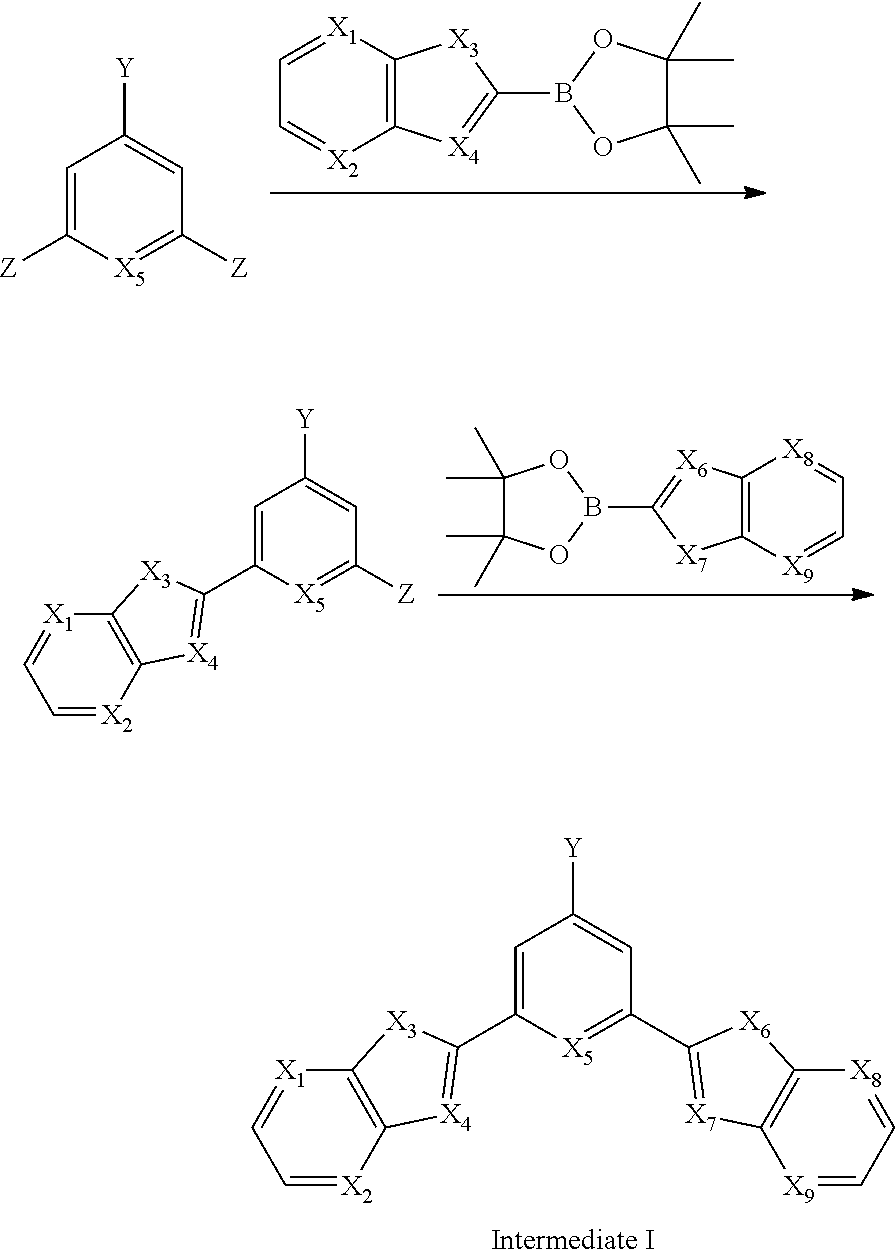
C12=C([X2]=CC=[X1]1)[X4]=C(C1=CC([Y])=CC(C3=[X7]C4=C([X6]3)[X8]=CC=[X9]4)=[X5]1)[X3]2.C1=[X1]C2=C([X2]=C1)[X4]=C(B1OC(C)(C)C(C)(C)O1)[X3]2.C1=C([Z])[X5]=C([Z])C=C1[Y].C1(C)(C)C(C)(C)OB(C2=[X6]C3=C([X7]2)[X9]=CC=[X8]3)O1.C12=C([X2]=CC=[X1]1)[X4]=C(C1=CC([Y])=CC([Z])=[X5]1)[X3]2
